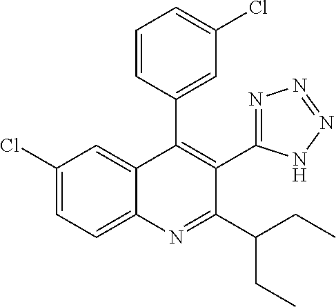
C1(Cl)=CC=C2C(=C1)C(C1=CC(Cl)=CC=C1)=C(C1=NN=NN1)C(C(CC)CC)=N2
